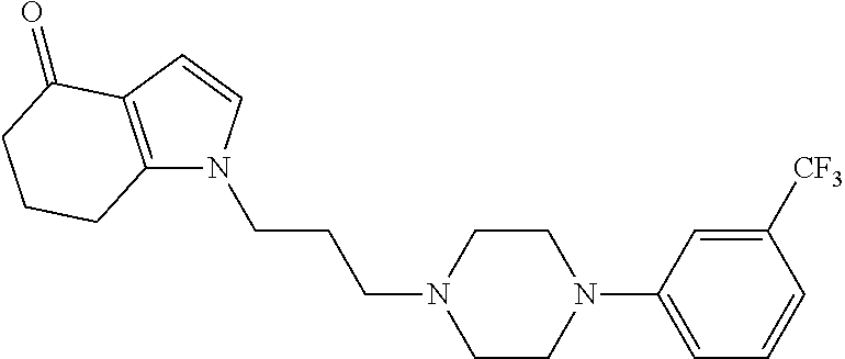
C1CN(C2=CC=CC([CF3])=C2)CCN1CCCN1C2=C(C=C1)C(=O)CCC2
